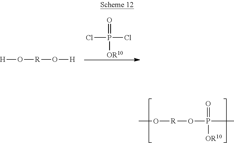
[H]O[R]O[H].ClP(Cl)(=O)[OR10].O(P(C)(=O)[OR10])[R]OC
